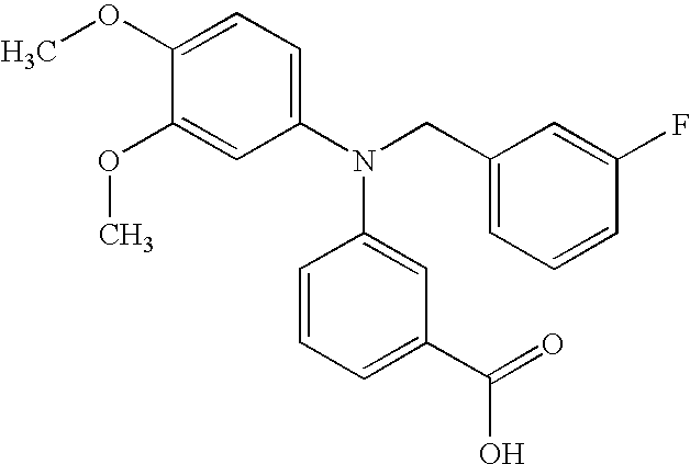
C1(OC)=CC=C(N(CC2=CC=CC(F)=C2)C2=CC(C(=O)O)=CC=C2)C=C1OC
